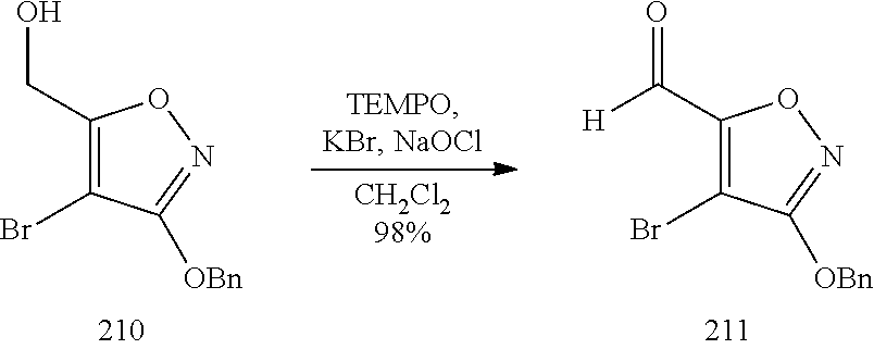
C1(CO)=C(Br)C([OBn])=NO1.C1(C(=O)[H])=C(Br)C([OBn])=NO1
